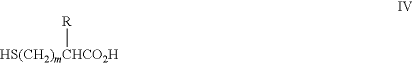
[HS(CH2)mCHCO2H][R]
